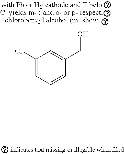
C1(Cl)=CC=CC(CO)=C1
